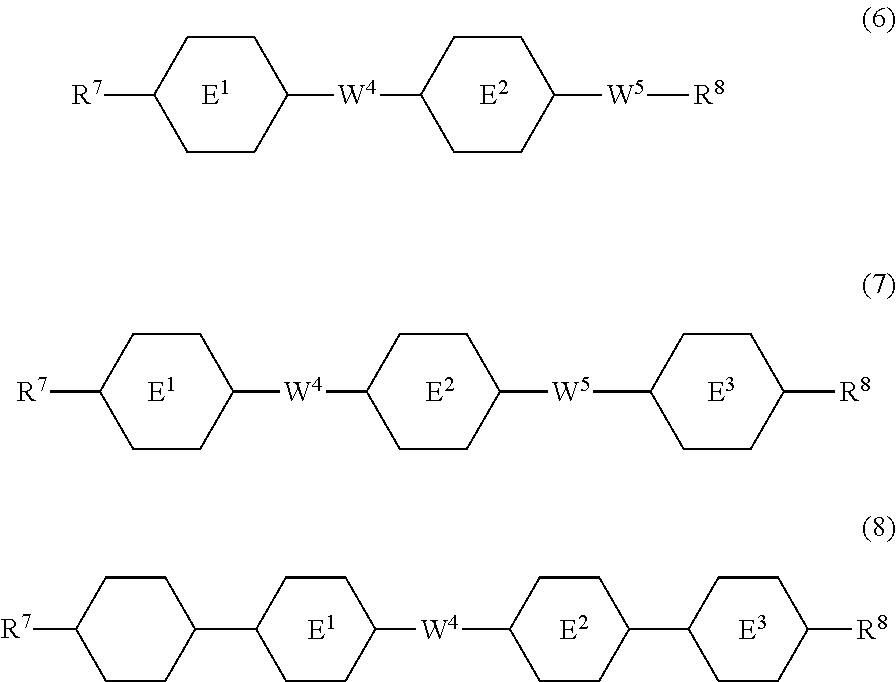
[E2].C1CC([W5][R8])CCC1[W4]C1CCC([R7])CC1.[E1].[E2].C1CC([W5]C2CCC([R8])CC2)CCC1[W4]C1CCC([R7])CC1.[E1].[E3].[E1].[E2].C1CC([W4]C2CCC(C3CCC([R8])CC3)CC2)CCC1C1CCC([R7])CC1.[E3]
